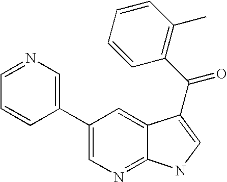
C1(C2=CN=CC=C2)=CN=C2C(=C1)C(C(=O)C1=C(C)C=CC=C1)=CN2
